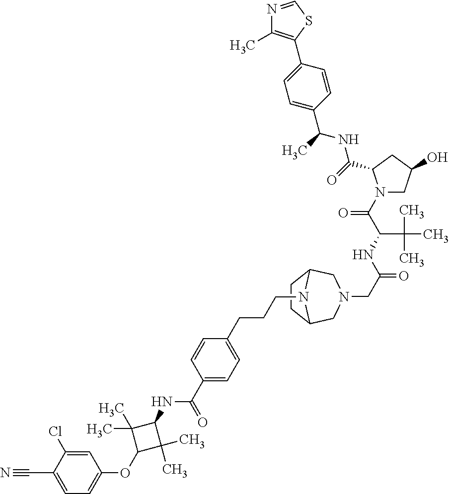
C1=C(C#N)C(Cl)=CC(OC2C(C)(C)C(NC(C3=CC=C(CCCN4C5CCC4CN(CC(=O)NC(C(N4CC(O)CC4C(=O)NC(C4=CC=C(C6=C(C)N=CS6)C=C4)C)=O)C(C)(C)C)C5)C=C3)=O)C2(C)C)=C1
